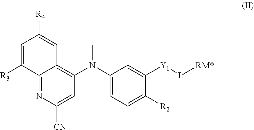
N(C)(C1=CC=C([R2])C([Y1][L][RM*])=C1)C1=C2C=C([R4])C=C([R3])C2=NC([CN])=C1
